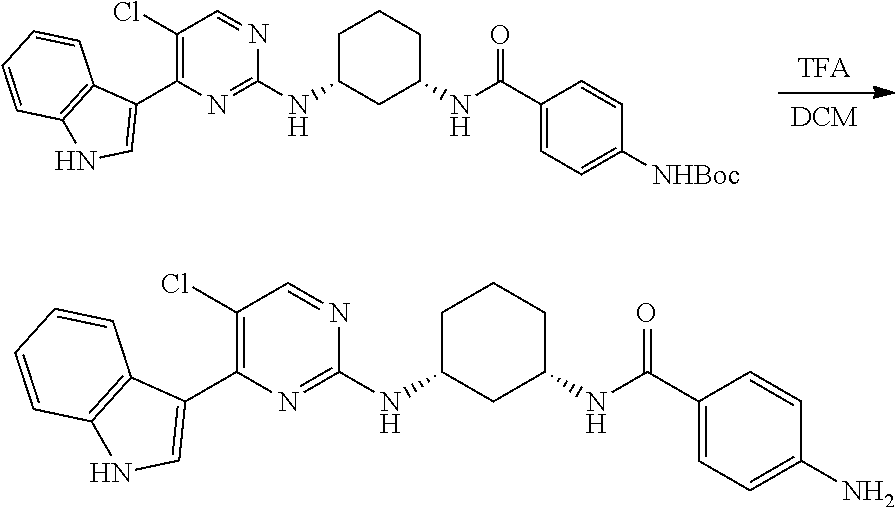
[DCM].[TFA].C1C(NC2=NC(C3=CNC4=C3C=CC=C4)=C(Cl)C=N2)CC(NC(C2=CC=C([NHBoc])C=C2)=O)CC1.C1C(NC2=NC(C3=CNC4=C3C=CC=C4)=C(Cl)C=N2)CC(NC(C2=CC=C(N)C=C2)=O)CC1
